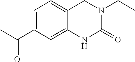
C1=C(C(C)=O)C=C2C(=C1)CN(CC)C(=O)N2
